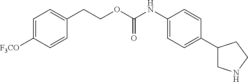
C1=C([F3CO])C=CC(CCOC(NC2=CC=C(C3CNCC3)C=C2)=O)=C1
